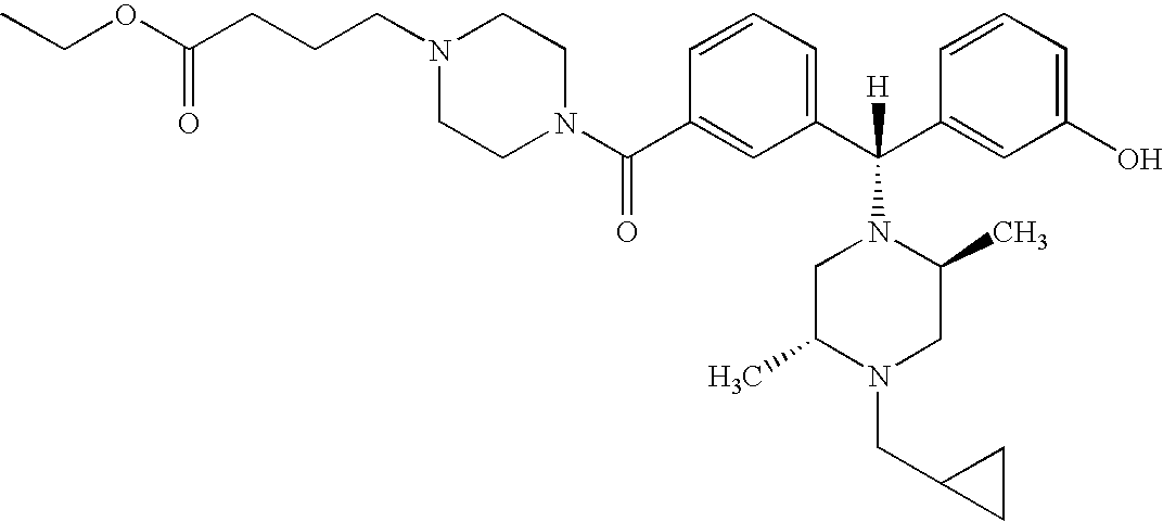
C1(C(N2CCN(CCCC(OCC)=O)CC2)=O)=CC(C(C2=CC(O)=CC=C2)([H])N2CC(C)N(CC3CC3)CC2C)=CC=C1
